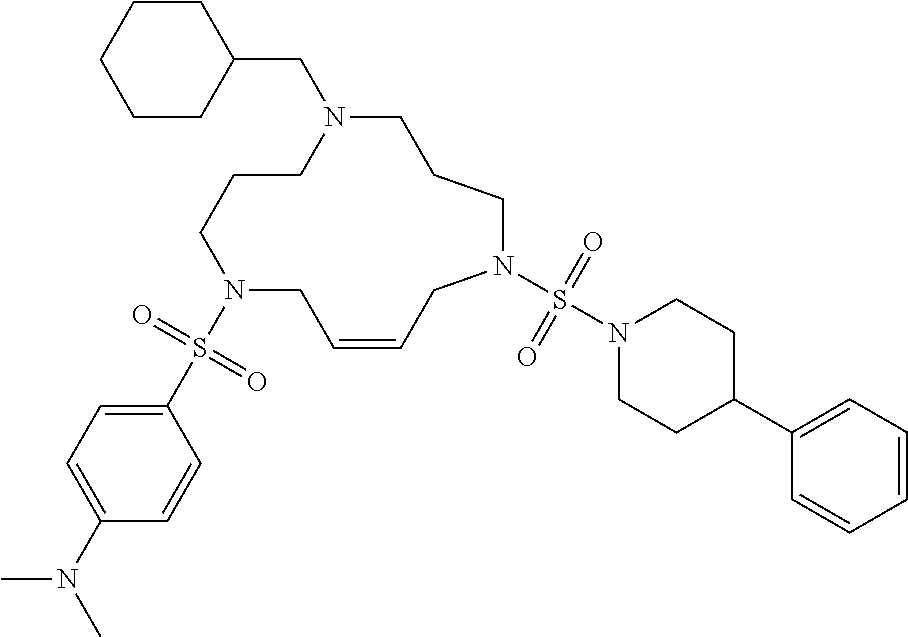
C1N(S(C2=CC=C(N(C)C)C=C2)(=O)=O)CCCN(CC2CCCCC2)CCCN(S(N2CCC(C3=CC=CC=C3)CC2)(=O)=O)CC=C1
